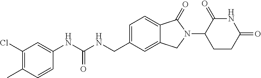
C1(Cl)=C(C)C=CC(NC(NCC2=CC=C3C(=C2)CN(C2CCC(=O)NC2=O)C3=O)=O)=C1
